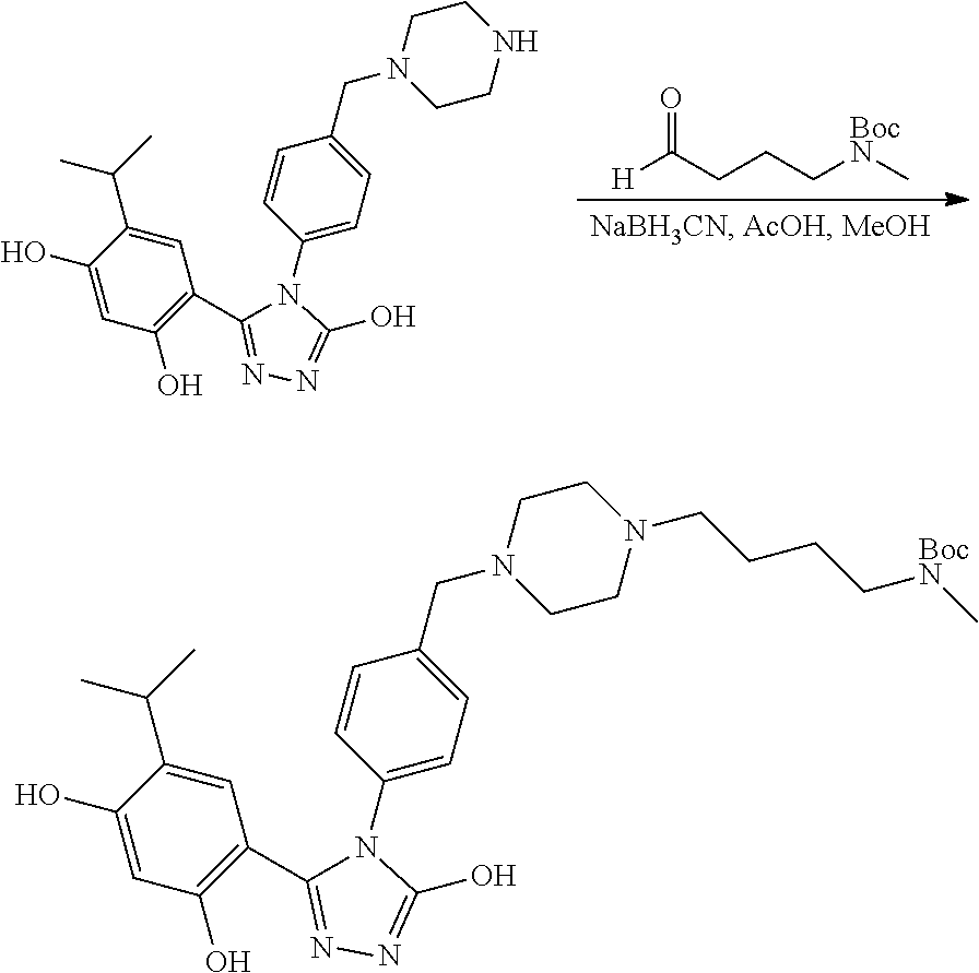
[H]C(CCC[BocN]C)=O.C1(O)=CC(O)=C(C2=NN=C(O)N2C2=CC=C(CN3CCNCC3)C=C2)C=C1C(C)C.C1(O)=CC(O)=C(C2=NN=C(O)N2C2=CC=C(CN3CCN(CCCC[BocN]C)CC3)C=C2)C=C1C(C)C
